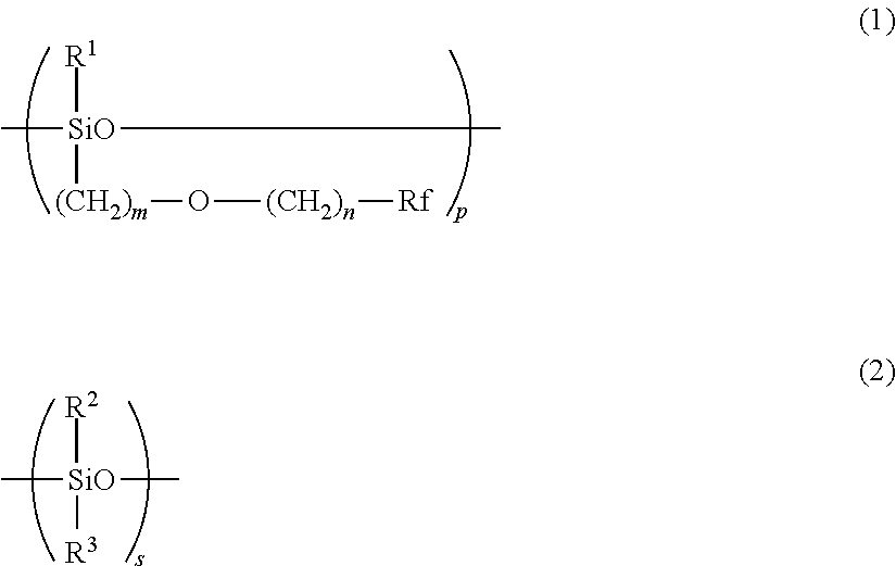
[R1][SiO]([(CH2)m]O[(CH2)n][Rf])(C)C.[R2][SiO](C)(C)[R3]
